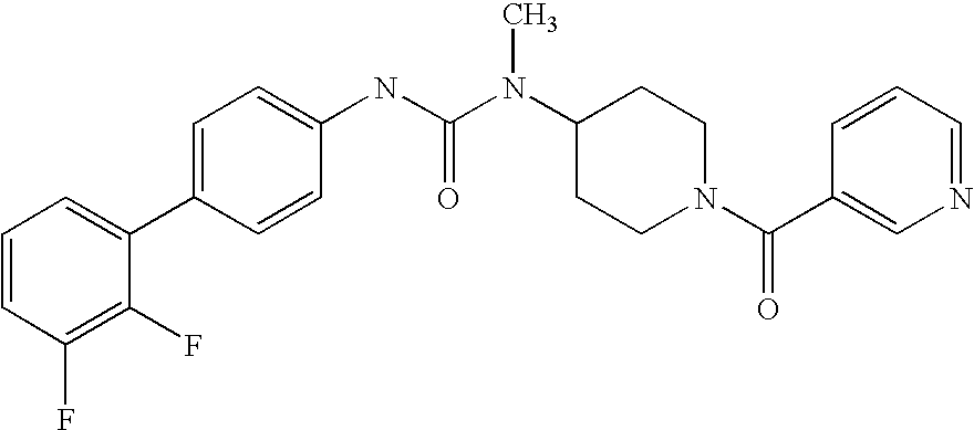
C1=CC(F)=C(F)C(C2=CC=C(NC(N(C3CCN(C(C4=CN=CC=C4)=O)CC3)C)=O)C=C2)=C1
